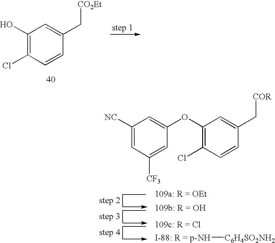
C1(O)=C(Cl)C=CC(C[CO2Et])=C1.[I-88: R = p-NH][C6H4SO2NH2].C1(OC2=CC([NC])=CC([CF3])=C2)=C(Cl)C=CC(C[COR])=C1
